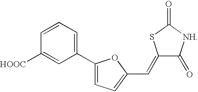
C1=CC=C(C2=CC=C(C=C3C(=O)[NH]C(=O)S3)O2)C=C1[HOOC]
